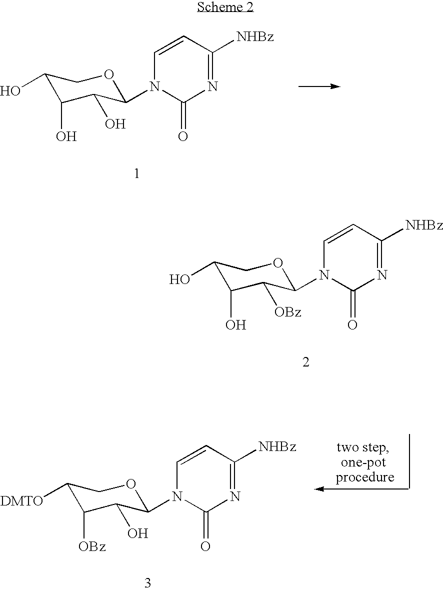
C1(O)C(O)C(O)C(N2C(=O)N=C([NHBz])C=C2)OC1.C1(O)C(O)C([OBz])C(N2C(=O)N=C([NHBz])C=C2)OC1.C1([DMTO])C([OBz])C(O)C(N2C(=O)N=C([NHBz])C=C2)OC1
